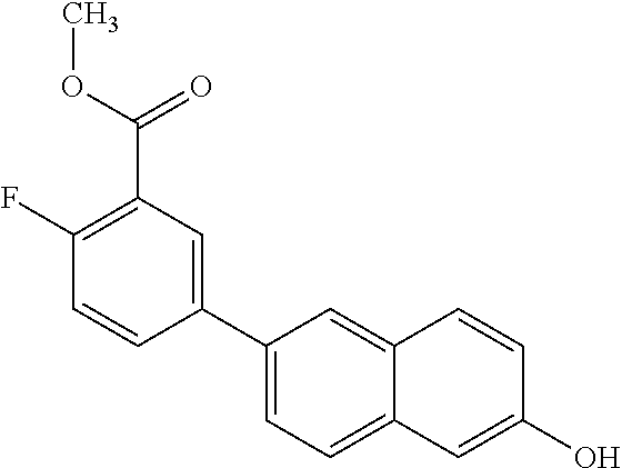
C1(C2=CC=C3C(=C2)C=CC(O)=C3)=CC(C(=O)OC)=C(F)C=C1
